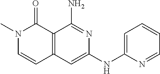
C12=C(C=C(NC3=CC=CC=N3)N=C1N)C=CN(C)C2=O
